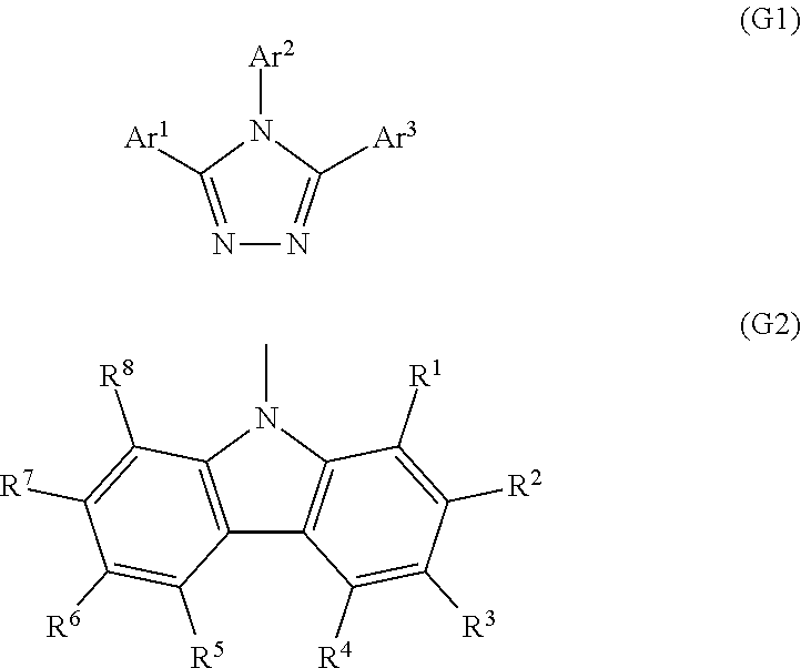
N1=C([Ar1])N([Ar2])C([Ar3])=N1.C12=C(N(C)C3=C1C([R4])=C([R3])C([R2])=C3[R1])C([R8])=C([R7])C([R6])=C2[R5]
